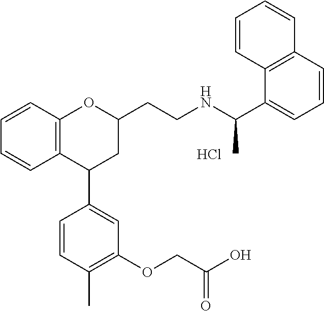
Cl.C12=C(C=CC=C1)OC(CCNC(C1=CC=CC3=C1C=CC=C3)C)CC2C1=CC(OCC(O)=O)=C(C)C=C1
